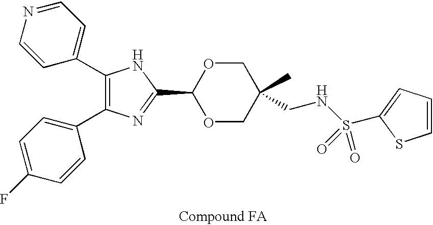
C1(C2=CC=NC=C2)=C(C2=CC=C(F)C=C2)N=C(C2OCC(CNS(=O)(=O)C3=CC=CS3)(C)CO2)N1
